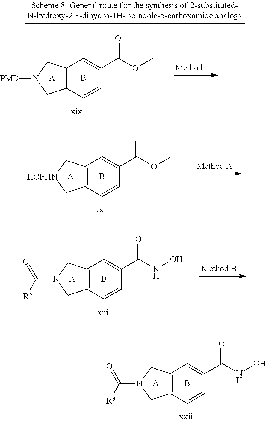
C12=C(C=CC(C(NO)=O)=C1)CN(C(=O)[R3])C2.B.[A].C12=C(C=CC(C(OC)=O)=C1)CN([PMB])C2.B.[A].C12=C(C=CC(C(OC)=O)=C1)C[HClHN]C2.B.[A].C12=C(C=CC(C(NO)=O)=C1)CN(C(=O)[R3])C2.B.[A]
